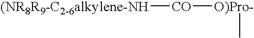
[(NR8R9-C2-6alkylene-NH][CO][O)Pro-]C
